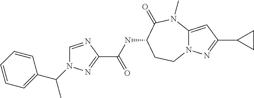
N12C(=CC(C3CC3)=N1)N(C)C(=O)C(NC(C1=NN(C(C3=CC=CC=C3)C)C=N1)=O)CC2
